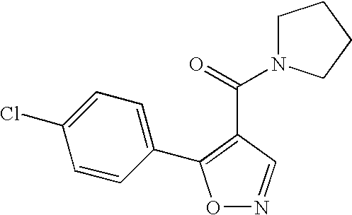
O1N=CC(C(=O)N2CCCC2)=C1C1=CC=C(Cl)C=C1
